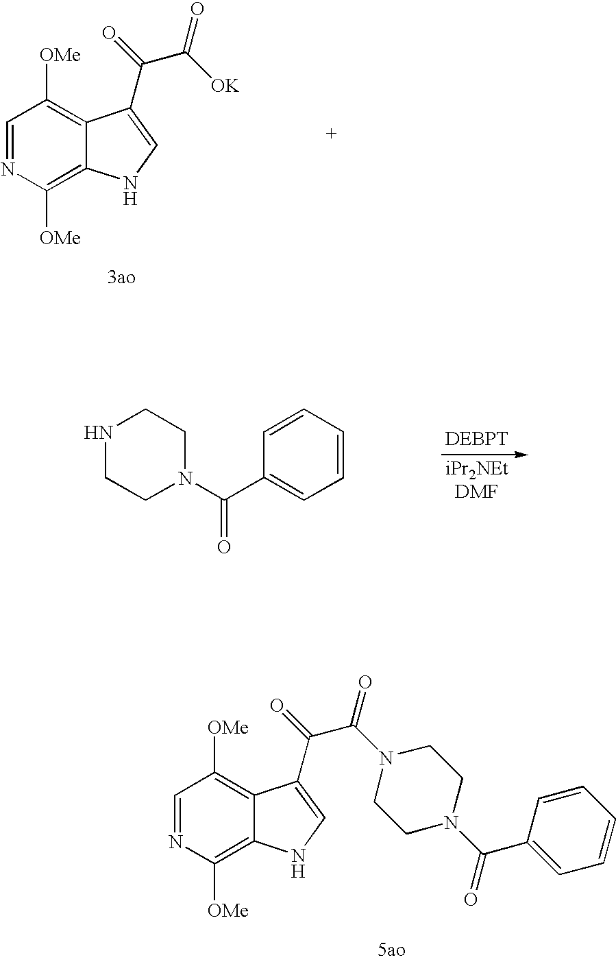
C1=NC([OMe])=C2C(=C1[OMe])C(C(=O)C([OK])=O)=CN2.N1CCN(C(C2=CC=CC=C2)=O)CC1.C1=NC([OMe])=C2C(=C1[OMe])C(C(=O)C(N1CCN(C(=O)C3=CC=CC=C3)CC1)=O)=CN2
